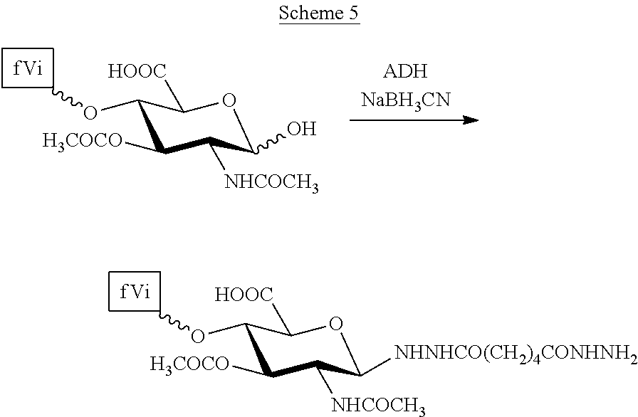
C1(OC)C([H3COCO])C([NHCOCH3])C([NHNHCO(CH2)4CONHNH2])OC1[HOOC].C1(OC)C([H3COCO])C([NHCOCH3])C(O)OC1[HOOC]
